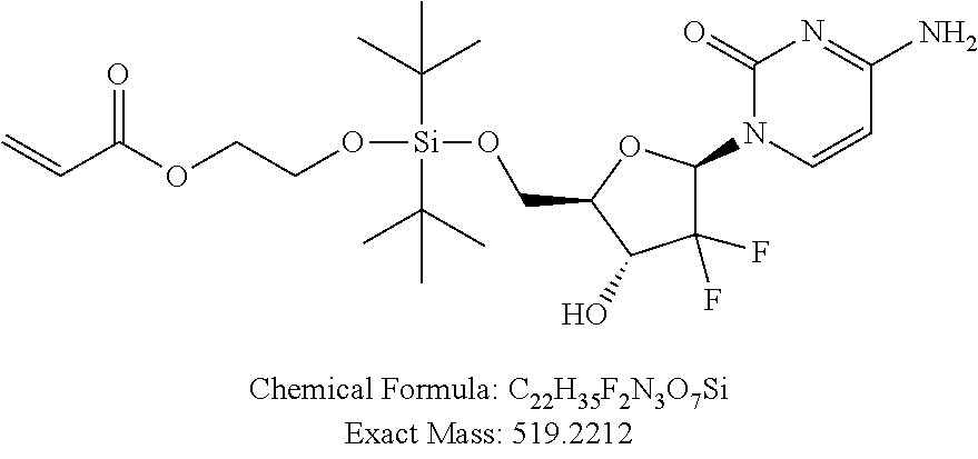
C=CC(OCCO[Si](C(C)(C)C)(C(C)(C)C)OCC1OC(N2C=CC(N)=NC2=O)C(F)(F)C1O)=O
